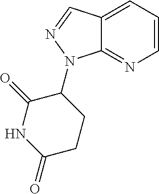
C1=CC=C2C(=N1)N(C1C(=O)NC(=O)CC1)N=C2
